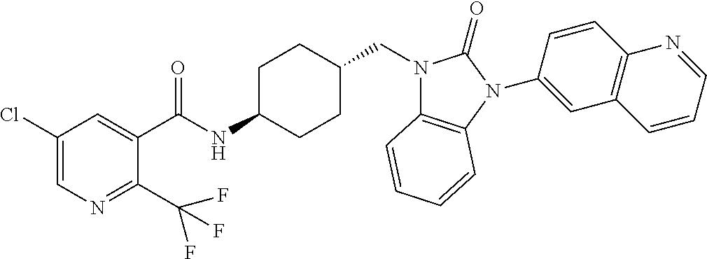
C1(Cl)=CN=C(C(F)(F)F)C(C(NC2CCC(CN3C4=C(N(C5=CC6=C(C=C5)N=CC=C6)C3=O)C=CC=C4)CC2)=O)=C1
